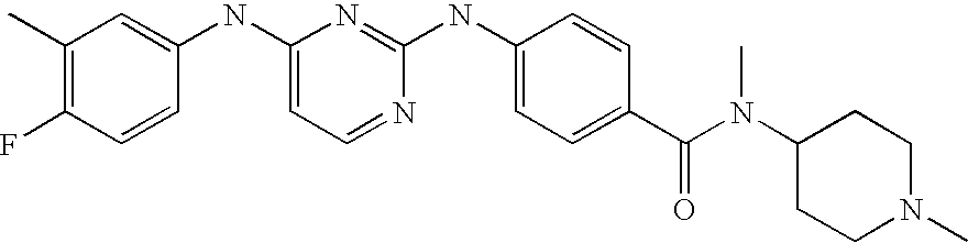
C1(C)=C(F)C=CC(NC2=CC=NC(NC3=CC=C(C(N(C)C4CCN(C)CC4)=O)C=C3)=N2)=C1
